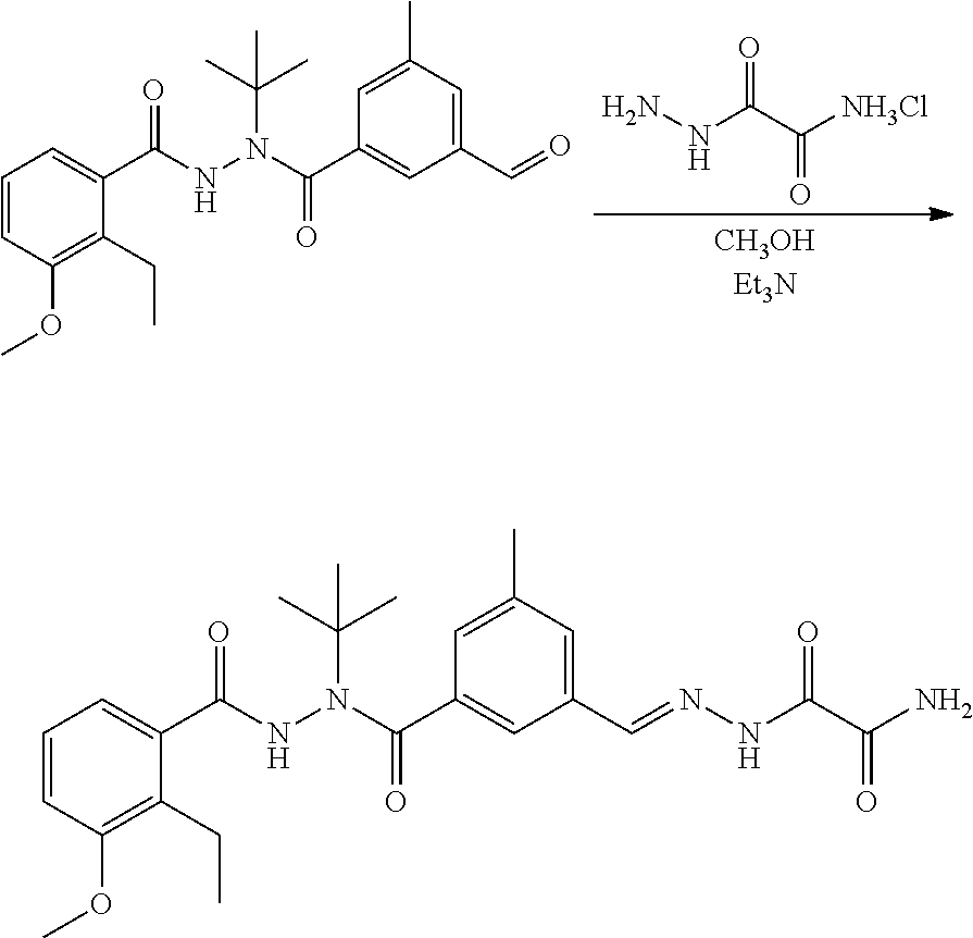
C1=CC(OC)=C(CC)C(C(NN(C(C)(C)C)C(=O)C2=CC(C=NNC(C(N)=O)=O)=CC(C)=C2)=O)=C1.C1=CC(OC)=C(CC)C(C(NN(C(C)(C)C)C(=O)C2=CC(C=O)=CC(C)=C2)=O)=C1.NNC(C([NH3Cl])=O)=O
